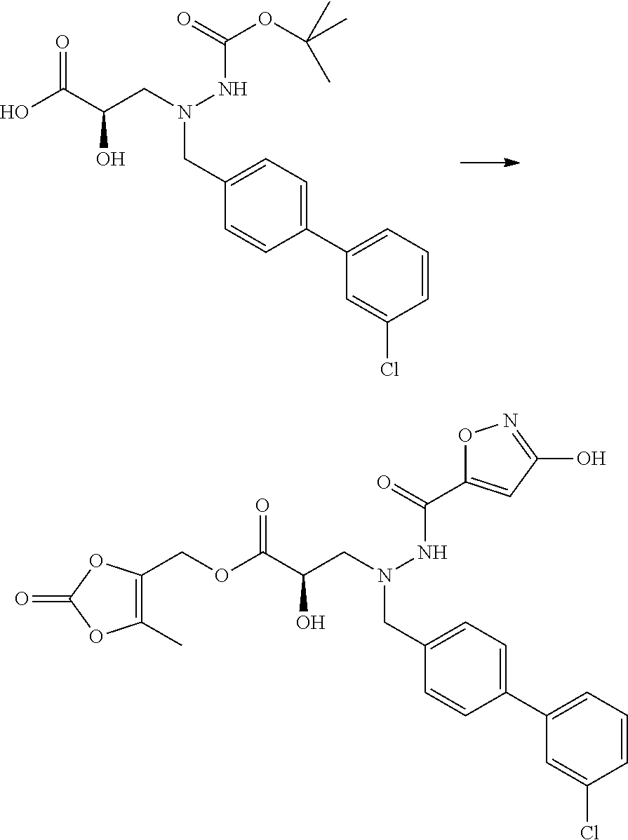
C1=C(Cl)C=CC=C1C1=CC=C(CN(CC(C(OCC2=C(C)OC(=O)O2)=O)O)NC(C2=CC(O)=NO2)=O)C=C1.C1=C(Cl)C=CC=C1C1=CC=C(CN(CC(C(O)=O)O)NC(OC(C)(C)C)=O)C=C1
